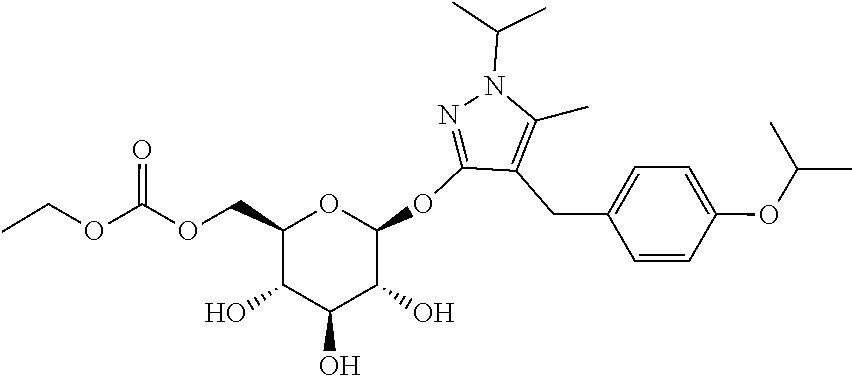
CC(N1N=C(OC2OC(COC(OCC)=O)C(O)C(O)C2O)C(CC2=CC=C(OC(C)C)C=C2)=C1C)C
